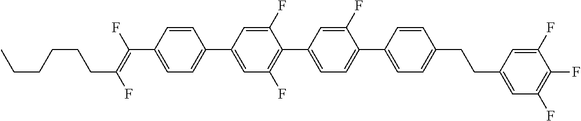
C1=CC(C(=C(F)CCCCCC)F)=CC=C1C1=CC(F)=C(C2=CC=C(C3=CC=C(CCC4=CC(F)=C(F)C(F)=C4)C=C3)C(F)=C2)C(F)=C1
